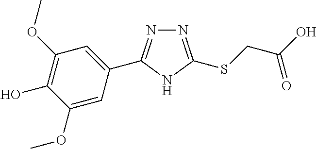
N1=C(SCC(O)=O)NC(C2=CC(OC)=C(O)C(OC)=C2)=N1
